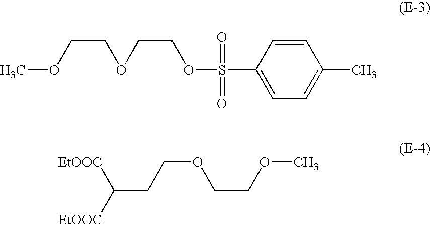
O(C)CCOCCOS(C1=CC=C(C)C=C1)(=O)=O.C(CCOCCOC)([EtOOC])[EtOOC]
